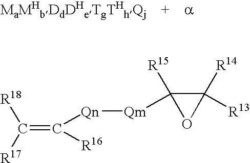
C(=C([Qn][Qm]C1([R15])C([R14])([R13])O1)[R16])([R17])[R18]
